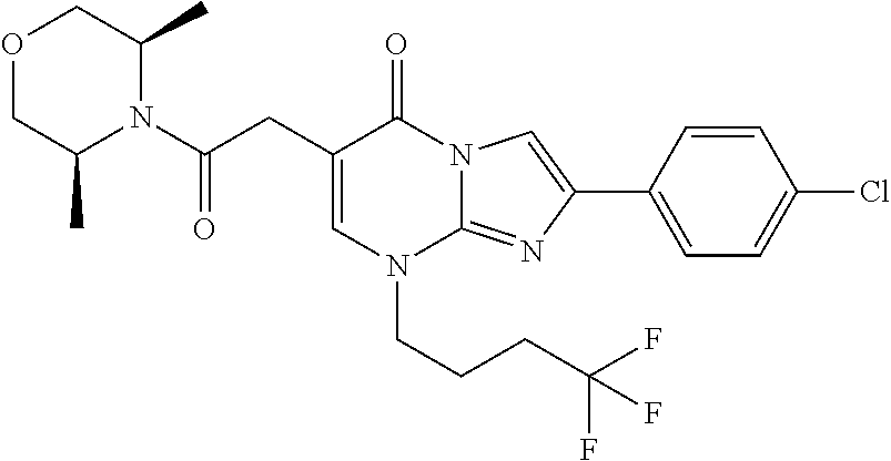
C1=C(CC(N2C(C)COCC2C)=O)C(=O)N2C(=NC(C3=CC=C(Cl)C=C3)=C2)N1CCCC(F)(F)F
